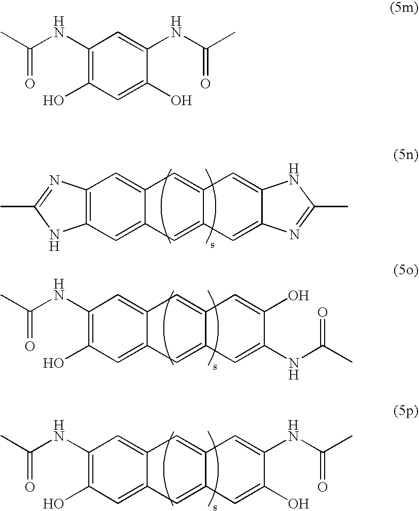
C12=C(C=C3C(=C1)C=C1C(=C3)C=C3C(=C1)NC(C)=N3)NC(C)=N2.C1(NC(C)=O)=C(O)C=C2C(=C1)C=C1C(=C2)C=C(NC(C)=O)C(O)=C1.C1(NC(C)=O)=C(O)C=C2C(=C1)C=C1C(=C2)C=C(O)C(NC(C)=O)=C1.C1(NC(C)=O)=C(O)C=C(O)C(NC(C)=O)=C1
